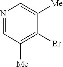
N1=CC([Me])=C(Br)C([Me])=C1
